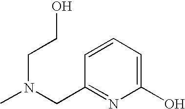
N(CCO)(CC1=NC(O)=CC=C1)C
